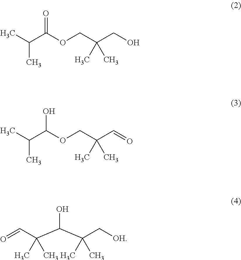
CC(C(OCC(CO)(C)C)=O)C.CC(C(OCC(C=O)(C)C)O)C.C(C(C(C(C[OH])(C)C)O)(C)C)=O
